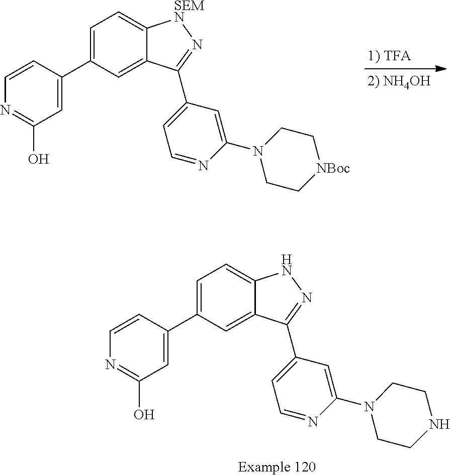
C1=C(C2=CC(O)=NC=C2)C=C2C(=C1)NN=C2C1=CC=NC(N2CCNCC2)=C1.C1=C(C2=CC(O)=NC=C2)C=C2C(=C1)[SEMN]N=C2C1=CC=NC(N2CC[NBoc]CC2)=C1
